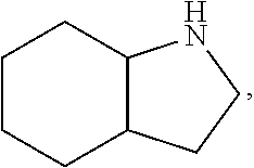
C1CCC2C(C1)NCC2
